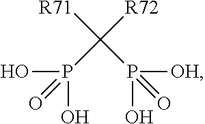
OP(C([R72])([R71])P([OH])(O)=O)(O)=O
